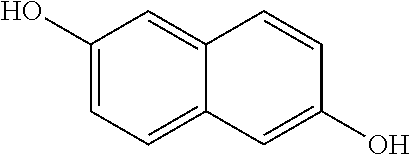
C1(O)=CC=C2C(=C1)C=CC(O)=C2
